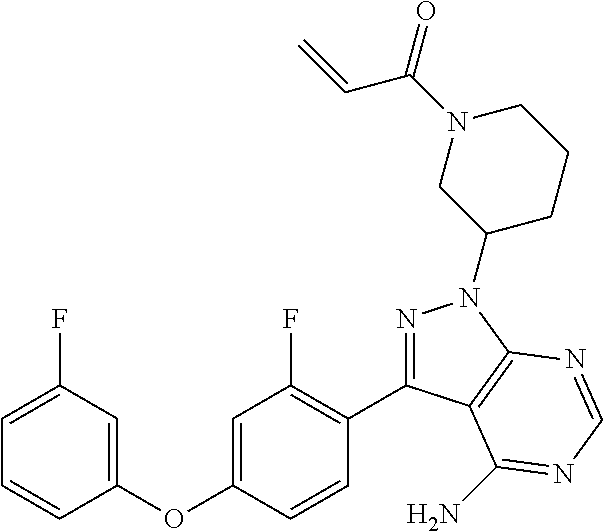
C1(OC2=CC(F)=C(C3=NN(C4CCCN(C(=O)C=C)C4)C4=C3C(N)=NC=N4)C=C2)=CC(F)=CC=C1
